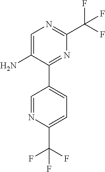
C1=C(N)C(C2=CC=C(C(F)(F)F)N=C2)=NC(C(F)(F)F)=N1
